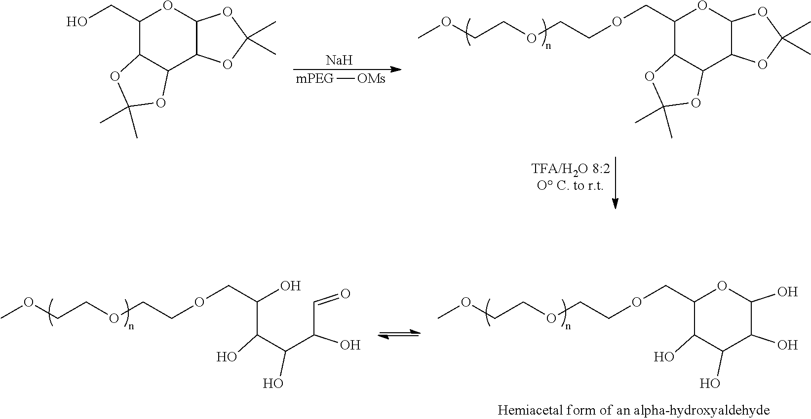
O1C(C)(C)OC2OC(CO)C3OC(C)(C)OC3C12.[mPEG][OMs].[Na].O1C(C)(C)OC2OC(COCCOCCOC)C3OC(C)(C)OC3C12.OC1C(O)C(O)C(COCCOCCOC)OC1O.OC(C(C(O)C(COCCOCCOC)O)O)C=O
